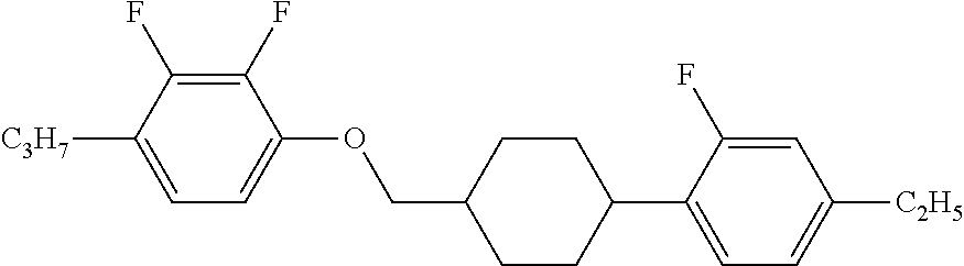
C1(F)=C(F)C([C3H7])=CC=C1OCC1CCC(C2=CC=C([C2H5])C=C2F)CC1
